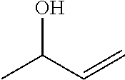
CC(C=C)O
